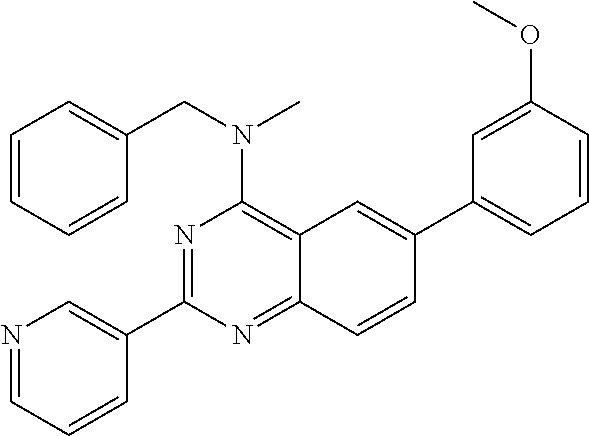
N1=C(C2=CN=CC=C2)N=C2C(=C1N(CC1=CC=CC=C1)C)C=C(C1=CC=CC(OC)=C1)C=C2
